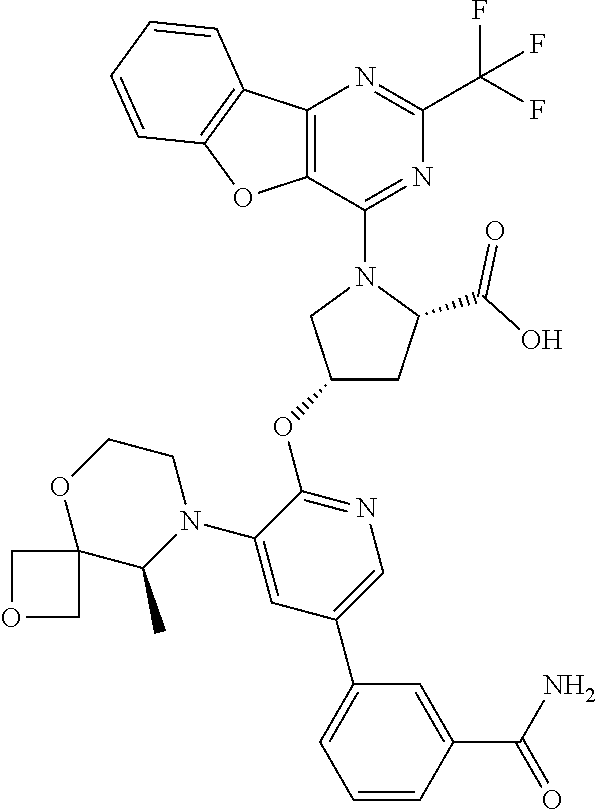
C12=C(C(N3CC(OC4=NC=C(C5=CC=CC(C(N)=O)=C5)C=C4N4CCOC5(C4C)COC5)CC3C(O)=O)=NC(C(F)(F)F)=N1)OC1=C2C=CC=C1
